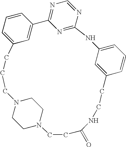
C12=CC=CC(=C1)CCNC(=O)CCN1CCN(CCCC3=CC=CC(=C3)C3=NC=NC(=N3)N2)CC1
